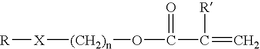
[R][X][(CH2)n]OC(=O)C([R])=C
